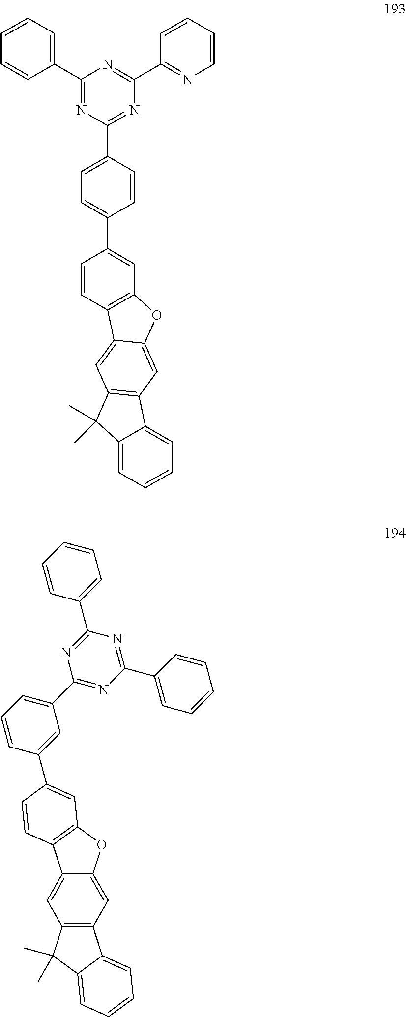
C1(C2=NC(C3=CC=C(C4=CC5=C(C=C4)C4=CC6=C(C=C4O5)C4=CC=CC=C4C6(C)C)C=C3)=NC(C3=NC=CC=C3)=N2)=CC=CC=C1.C12=CC3=C(C=C1OC1=C2C=CC(C2=CC(C4=NC(C5=CC=CC=C5)=NC(C5=CC=CC=C5)=N4)=CC=C2)=C1)C1=CC=CC=C1C3(C)C
